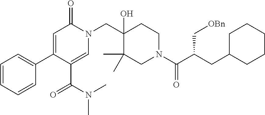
N1(CC2(O)C(C)(C)CN(C(=O)C(C[OBn])CC3CCCCC3)CC2)C(=O)C=C(C2=CC=CC=C2)C(C(N(C)C)=O)=C1
